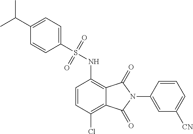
C1=CC(Cl)=C2C(=C1NS(C1=CC=C(C(C)C)C=C1)(=O)=O)C(=O)N(C1=CC([CN])=CC=C1)C2=O
